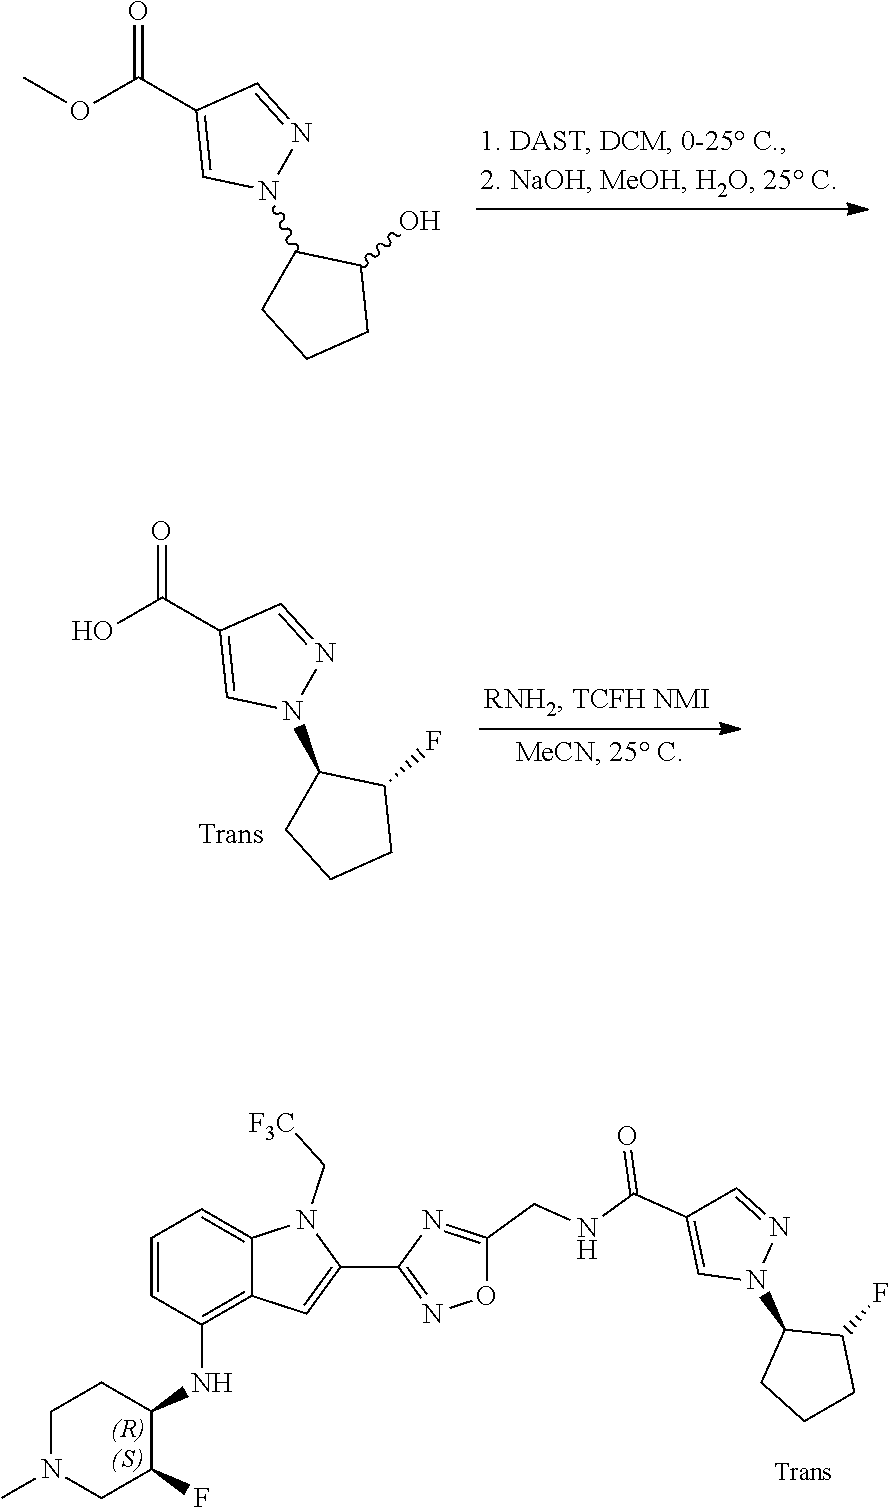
O(C(C1=CN(C2CCCC2O)N=C1)=O)C.C1=CC(NC2CCN(C)CC2F)=C2C(=C1)N(C[F3C])C(C1=NOC(CNC(C3=CN(C4CCCC4F)N=C3)=O)=N1)=C2.OC(C1=CN(C2CCCC2F)N=C1)=O
